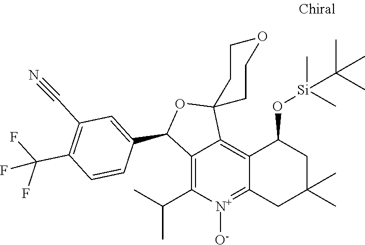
CC(C)C1=C2C(=C3C(=[N+]1[O-])CC(C)(C)CC3O[Si](C)(C)C(C)(C)C)C1(OC2C2=CC(C#N)=C(C(F)(F)F)C=C2)CCOCC1
